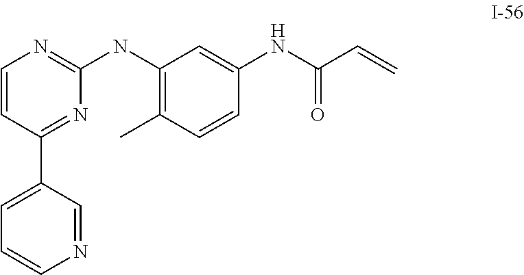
C1=CC(C2=CC=CN=C2)=NC(NC2=C(C)C=CC(NC(C=C)=O)=C2)=N1
